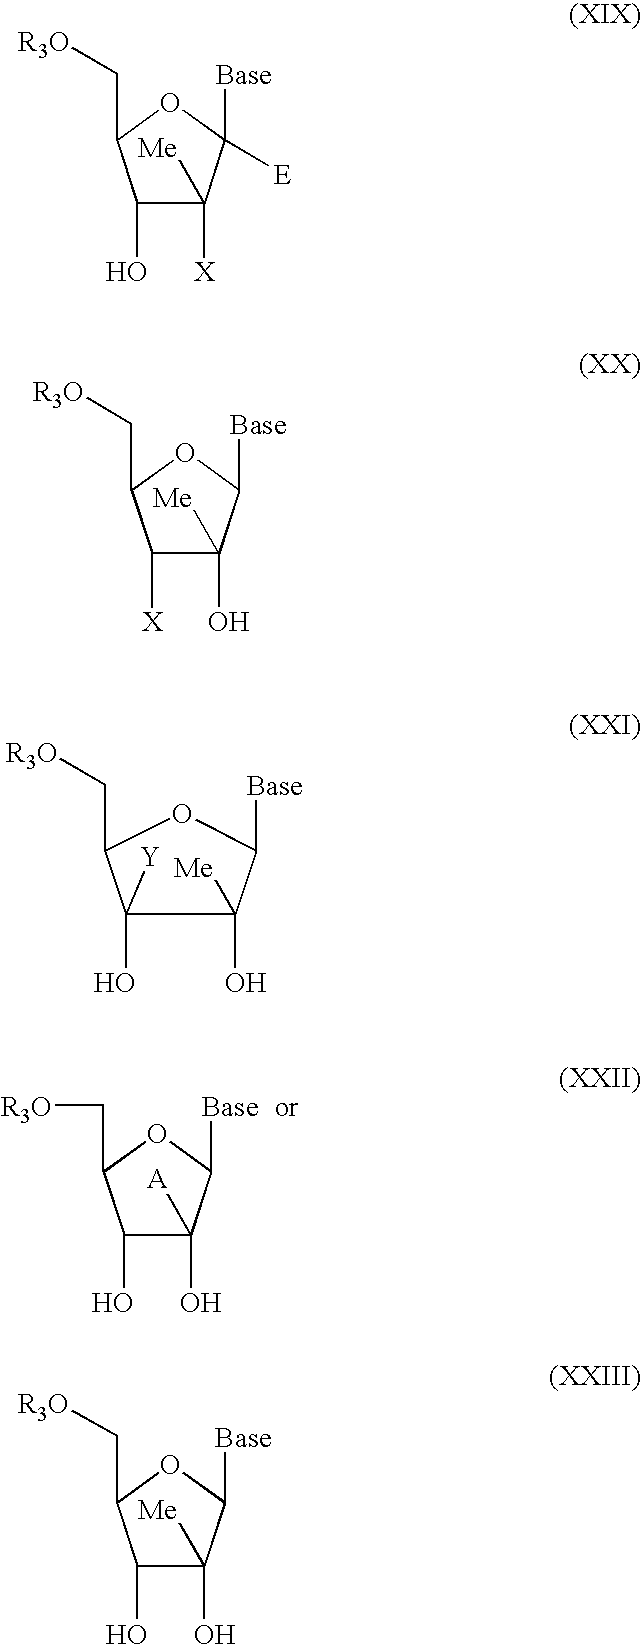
C1([X])C(O)([Me])C([Base])OC1C[R3O].C1(O)C(O)([Me])C([Base])OC1C[R3O].C1(O)C(O)([A])C([Base])OC1C[R3O].C1(O)C([X])([Me])C([Base])([E])OC1C[R3O].C1(O)([Y])C(O)([Me])C([Base])OC1C[R3O]
